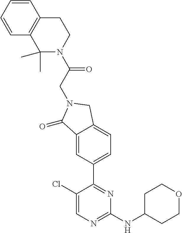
C1CC(NC2=NC=C(Cl)C(C3=CC=C4C(=C3)C(=O)N(CC(=O)N3CCC5=C(C3(C)C)C=CC=C5)C4)=N2)CCO1
